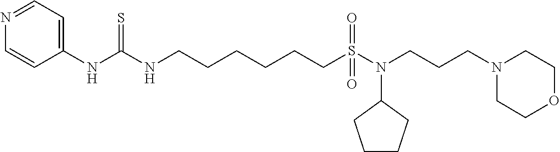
C1=CN=CC=C1NC(NCCCCCCS(N(CCCN1CCOCC1)C1CCCC1)(=O)=O)=S
